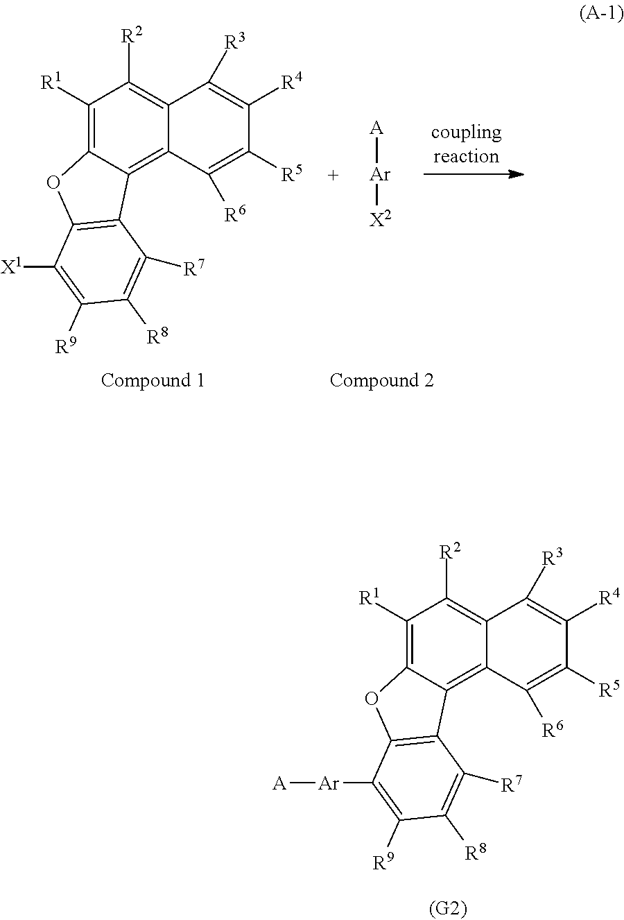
C1([R1])=C2C(=C3C(=C1[R2])C([R3])=C([R4])C([R5])=C3[R6])C1=C(O2)C([X1])=C([R9])C([R8])=C1[R7].[A][Ar][X2].C1([R1])=C2C(=C3C(=C1[R2])C([R3])=C([R4])C([R5])=C3[R6])C1=C(O2)C([Ar][A])=C([R9])C([R8])=C1[R7]
